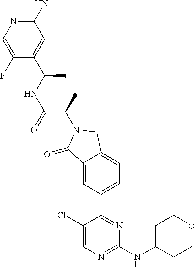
C1(=O)C2=CC(C3=NC(NC4CCOCC4)=NC=C3Cl)=CC=C2CN1C(C(NC(C1=CC(NC)=NC=C1F)C)=O)C
